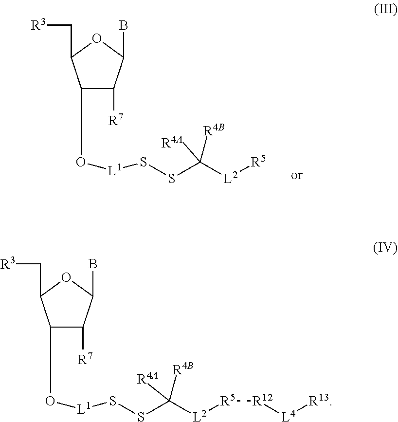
O1C(C[R3])C(O[L1]SSC([L2][R5])([R4B])[R4A])C([R7])C1B.O1C(C[R3])C(O[L1]SSC([L2][R5][R12][L4][R13])([R4B])[R4A])C([R7])C1B
